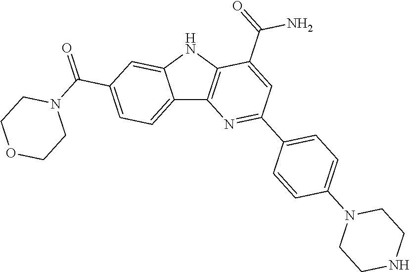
C12=CC=C(C(=O)N3CCOCC3)C=C1NC1=C2N=C(C2=CC=C(N3CCNCC3)C=C2)C=C1C(=O)N
